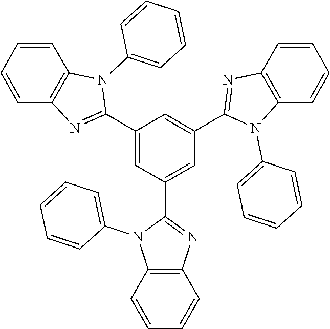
C1(C2=NC3=C(N2C2=CC=CC=C2)C=CC=C3)=CC(C2=NC3=C(N2C2=CC=CC=C2)C=CC=C3)=CC(C2=NC3=C(N2C2=CC=CC=C2)C=CC=C3)=C1
